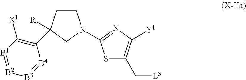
C1CC([R])(C2=C([X1])[B1]=[B2][B3]=[B4]2)CN1C1=NC([Y1])=C(C[L3])S1
